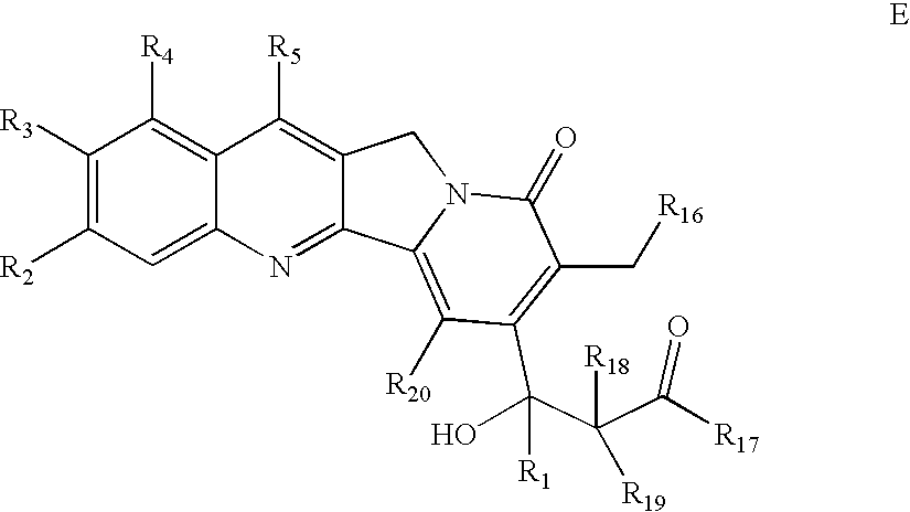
C1([R3])=C([R2])C=C2C(=C1[R4])C([R5])=C1C(=N2)C2=C([R20])C(C(C(C(=O)[R17])([R19])[R18])([R1])O)=C(C[R16])C(=O)N2C1
